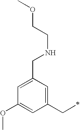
C1=C(CNCCOC)C=C(CC)C=C1OC
